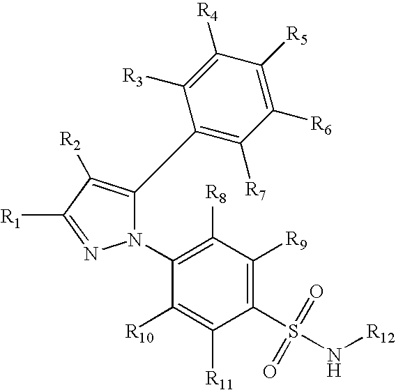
N1(C2=C([R8])C([R9])=C(S(N[R12])(=O)=O)C([R11])=C2[R10])C(C2=C([R7])C([R6])=C([R5])C([R4])=C2[R3])=C([R2])C([R1])=N1
